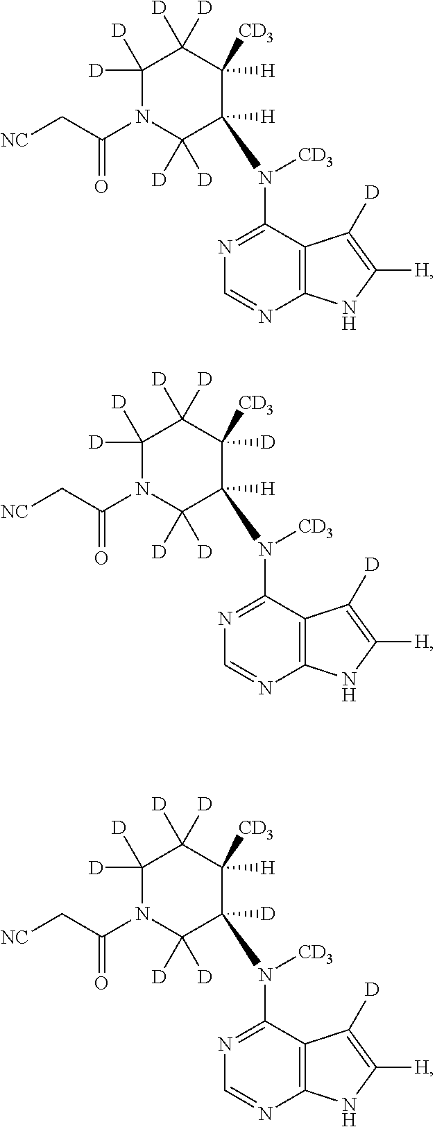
C12=C(C(N([CD3])C3([H])C([D])([D])N(C(C[NC])=O)C([D])([D])C([D])([D])C3([H])[CD3])=NC=N1)C([D])=C([H])N2.C12=C(C(N([CD3])C3([H])C([D])([D])N(C(C[NC])=O)C([D])([D])C([D])([D])C3([D])[CD3])=NC=N1)C([D])=C([H])N2.C12=C(C(N([CD3])C3([D])C([D])([D])N(C(C[NC])=O)C([D])([D])C([D])([D])C3([H])[CD3])=NC=N1)C([D])=C([H])N2
